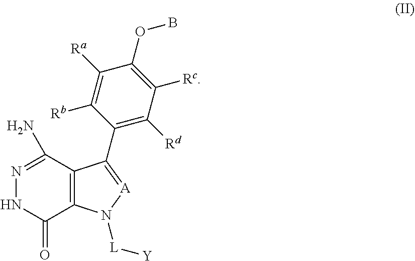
N1=C(N)C2=C(C(=O)N1)N([L][Y])[A]=C2C1=C([Rd])C([Rc])=C(OB)C([Ra])=C1[Rb]
